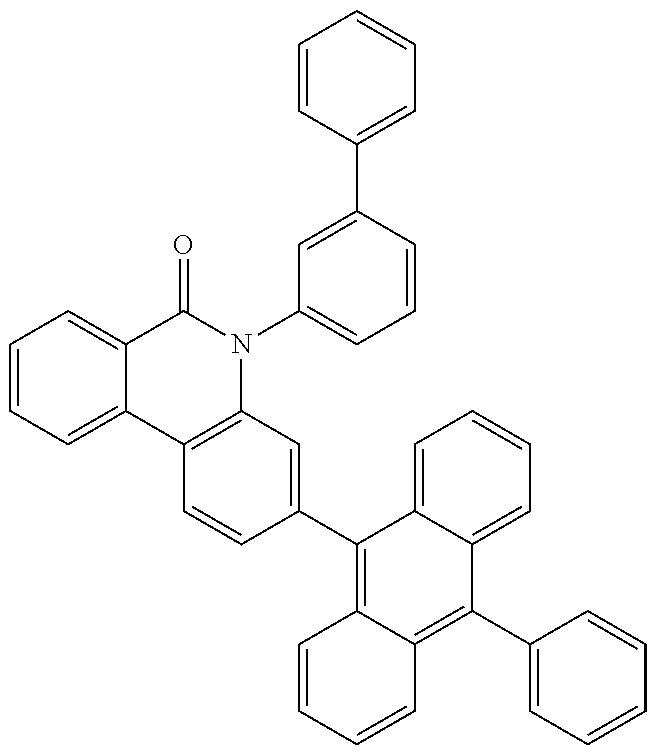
C1=CC=C2C(=C1)C(=O)N(C1=CC=CC(C3=CC=CC=C3)=C1)C1=C2C=CC(C2=C3C(=C(C4=CC=CC=C4)C4=CC=CC=C24)C=CC=C3)=C1
